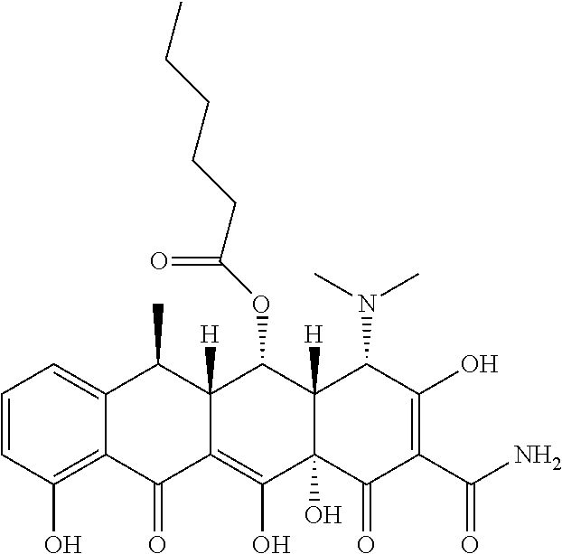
C1=CC(O)=C2C(=C1)C(C)C1([H])C(=C(O)C3(O)C([H])(C1OC(CCCCC)=O)C(N(C)C)C(O)=C(C(N)=O)C3=O)C2=O
